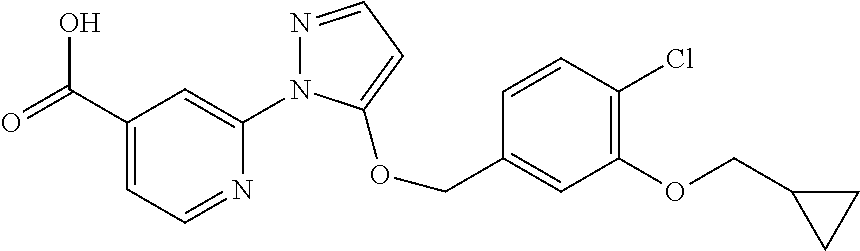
C1(C(=O)O)=CC=NC(N2N=CC=C2OCC2=CC(OCC3CC3)=C(Cl)C=C2)=C1
